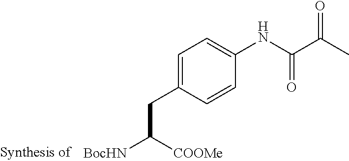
C1=C(CC([BocHN])[COOMe])C=CC(NC(C(C)=O)=O)=C1
